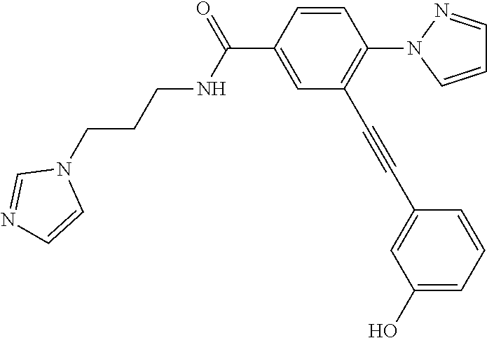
N(C(C1=CC(C#CC2=CC(O)=CC=C2)=C(N2C=CC=N2)C=C1)=O)CCCN1C=NC=C1
